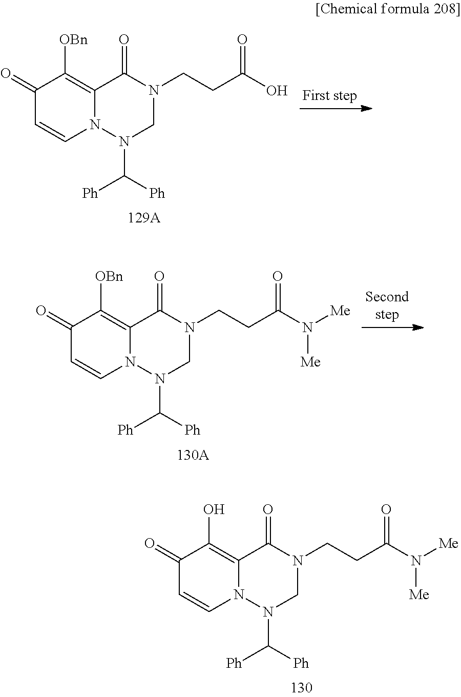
C1(=O)C=CN2C(=C1O)C(=O)N(CCC(N([Me])[Me])=O)CN2C([Ph])[Ph].C1(=O)C=CN2C(=C1[OBn])C(=O)N(CCC(O)=O)CN2C([Ph])[Ph].C1(=O)C=CN2C(=C1[OBn])C(=O)N(CCC(N([Me])[Me])=O)CN2C([Ph])[Ph]
